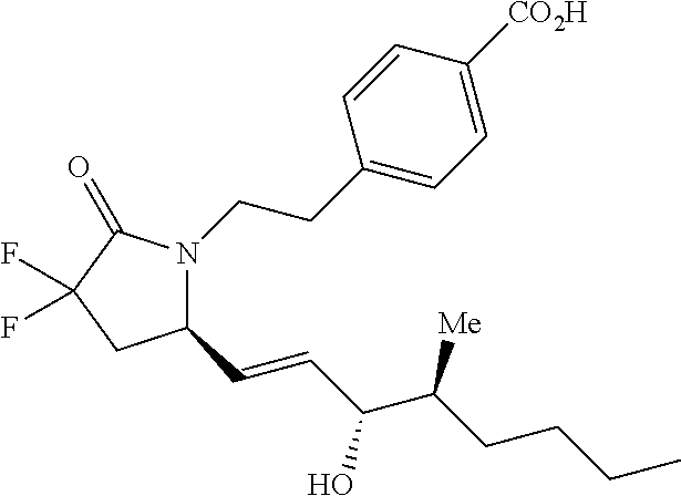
C(CCCC)(C(O)C=CC1N(CCC2=CC=C([CO2H])C=C2)C(=O)C(F)(F)C1)[Me]
